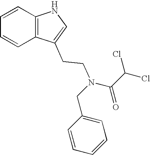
C1=CC2=C(C=C1)C(CCN(CC1=CC=CC=C1)C(C(Cl)Cl)=O)=CN2
